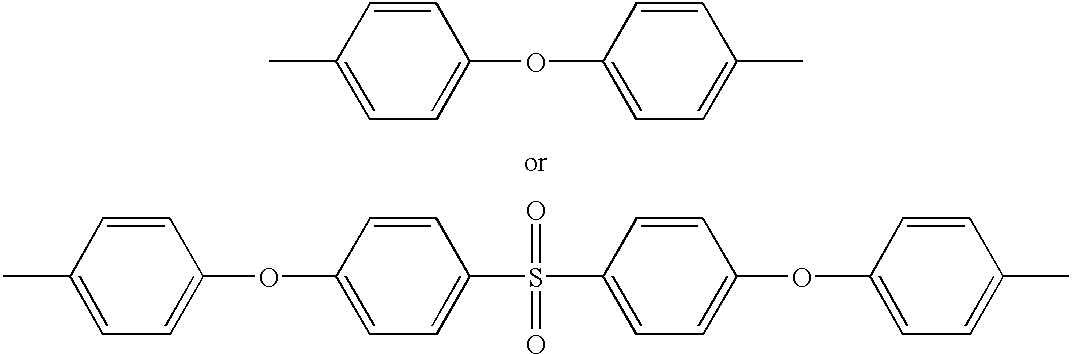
C1=CC(C)=CC=C1OC1=CC=C(C)C=C1.C1=CC(C)=CC=C1OC1=CC=C(S(C2=CC=C(OC3=CC=C(C)C=C3)C=C2)(=O)=O)C=C1
